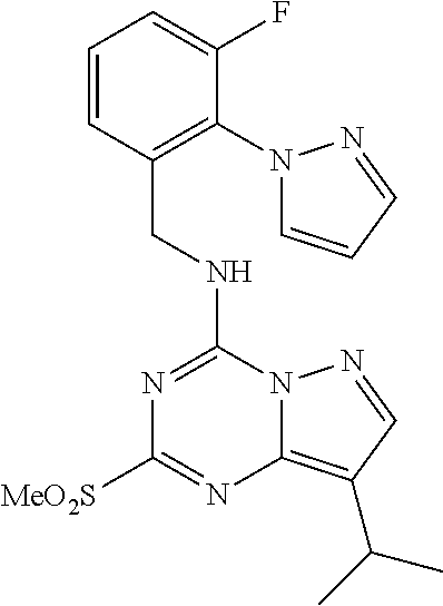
N(C1=NC([MeO2S])=NC2=C(C(C)C)C=NN12)CC1=C(N2C=CC=N2)C(F)=CC=C1
